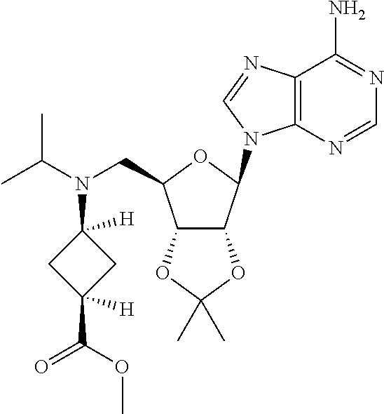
C12=C(N=CN=C1N)N(C1C3C(C(CN(C(C)C)C4([H])CC(C(OC)=O)([H])C4)O1)OC(C)(C)O3)C=N2
